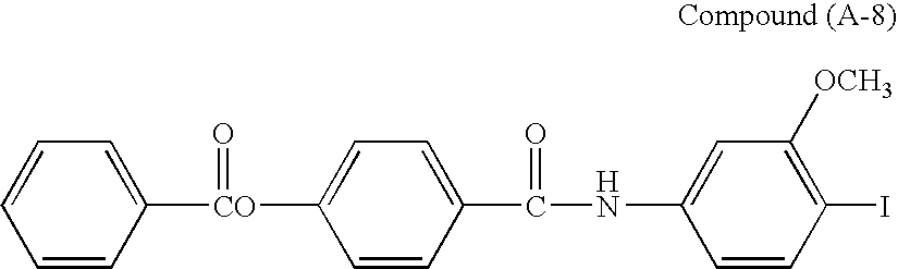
C1=C([CO](C2=CC=CC=C2)=O)C=CC(C(NC2=CC([OCH3])=C(I)C=C2)=O)=C1
